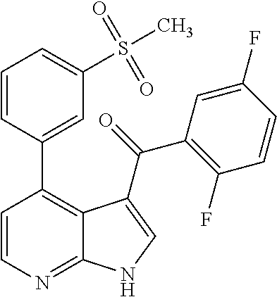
C1=CC(C2=C3C(=NC=C2)NC=C3C(=O)C2=C(F)C=CC(F)=C2)=CC(S(C)(=O)=O)=C1
